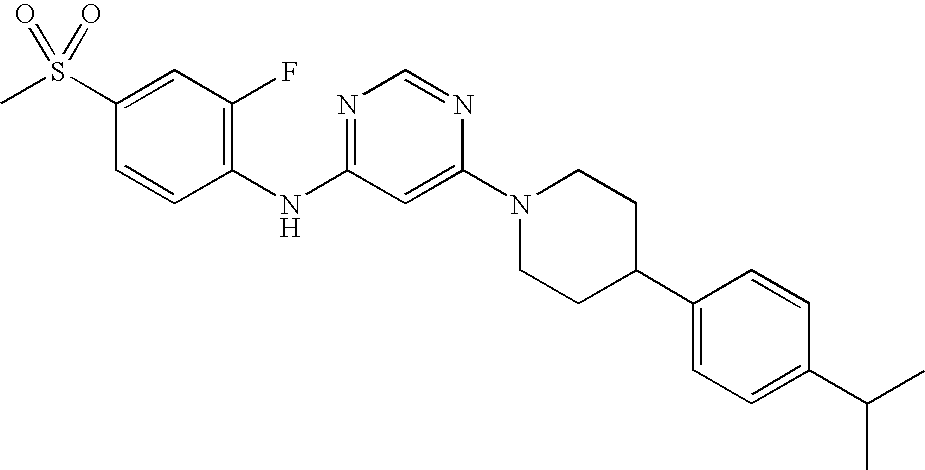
C1(S(C)(=O)=O)=CC(F)=C(NC2=NC=NC(N3CCC(C4=CC=C(C(C)C)C=C4)CC3)=C2)C=C1
